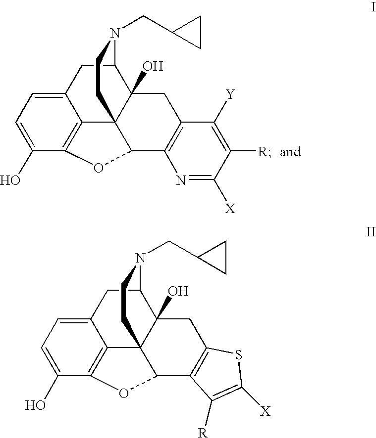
C12=CC=C(O)C3=C1C14C(O)(C(C2)N(CC2CC2)CC1)CC1=C(C4O3)N=C([X])C([R])=C1[Y].C12=CC=C(O)C3=C1C14C(O)(C(C2)N(CC2CC2)CC1)CC1=C(C4O3)C([R])=C([X])S1
